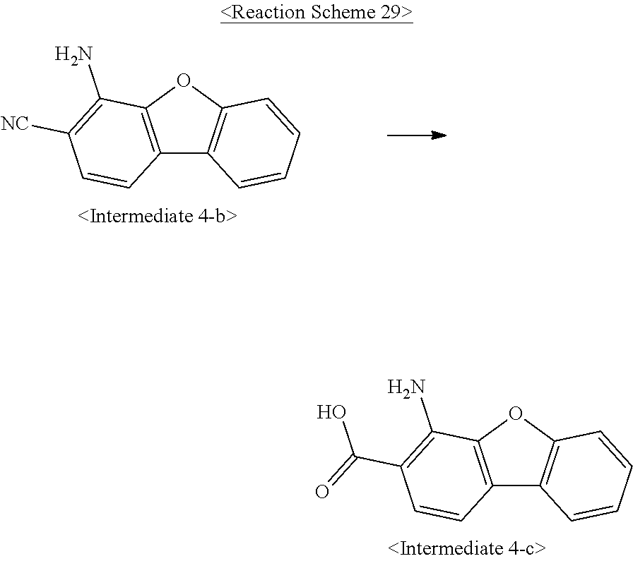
C12=C(OC3=C1C=CC=C3)C(N)=C(C(=O)O)C=C2.C12=C(OC3=C1C=CC=C3)C(N)=C([NC])C=C2
